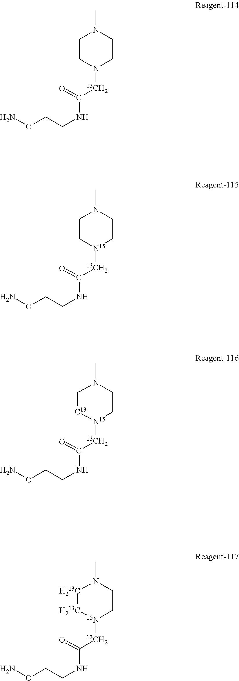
C1CN([13CH2]C(NCCON)=O)CCN1C.C1C[N15]([13CH2]C(NCCON)=O)CCN1C.C1[C13][N15]([13CH2]C(NCCON)=O)CCN1C.[H213C]1[H213C][15N]([13CH2]C(NCCON)=O)CCN1C
